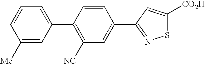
C1([Me])=CC(C2=C([NC])C=C(C3=NSC([CO2H])=C3)C=C2)=CC=C1
